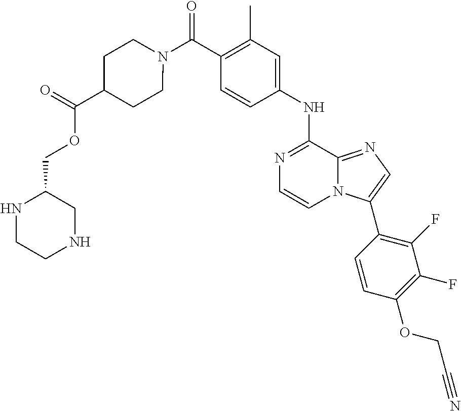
C1(C)=C(C(N2CCC(C(OCC3NCCNC3)=O)CC2)=O)C=CC(NC2=NC=CN3C2=NC=C3C2=C(F)C(F)=C(OCC#N)C=C2)=C1
